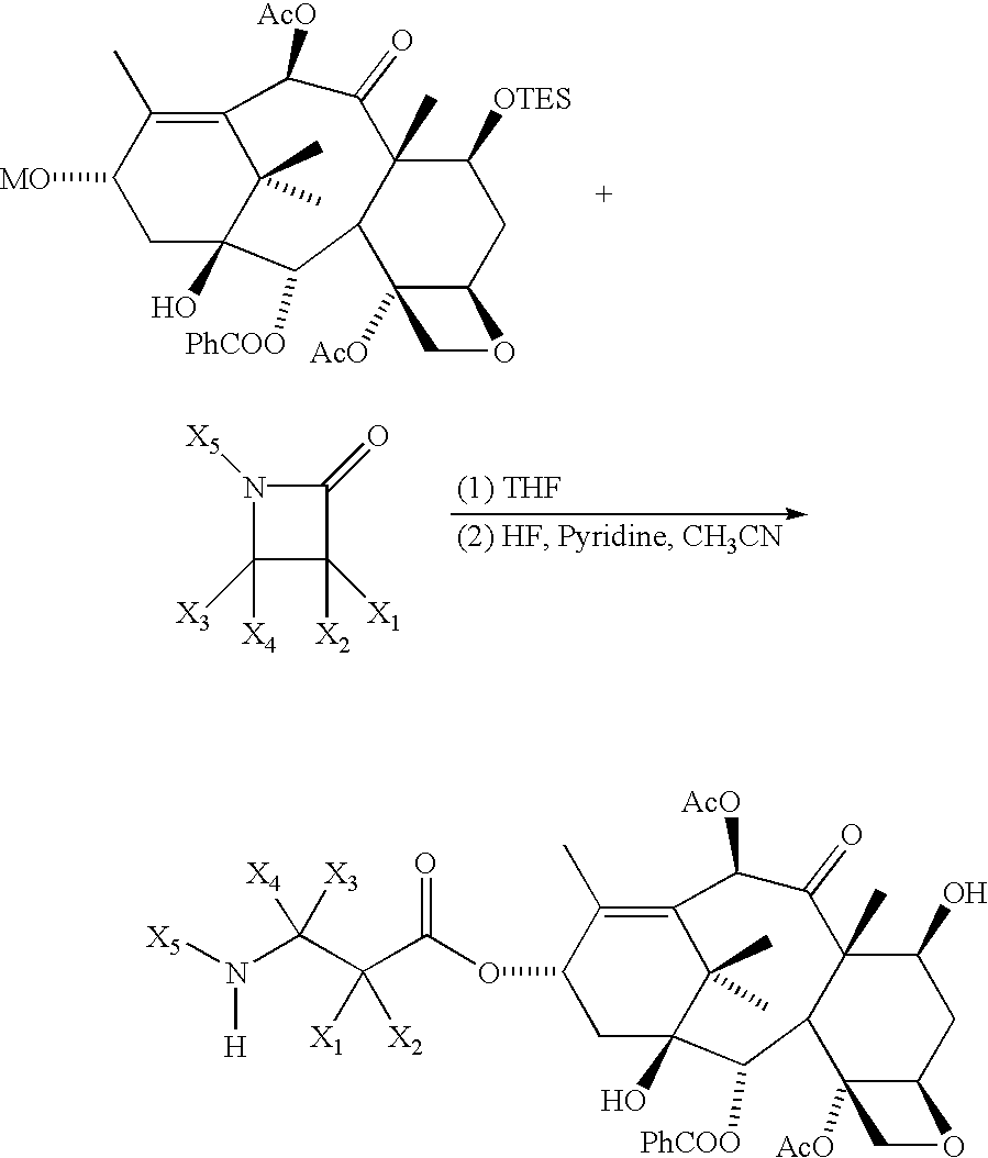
C12=C(C)C(OC(C(C(N([X5])[H])([X3])[X4])([X1])[X2])=O)CC(O)(C1(C)C)C([PhCOO])C1C(C)(C(=O)C2[AcO])C(O)CC2C1([AcO])CO2.C12=C(C)C([MO])CC(O)(C1(C)C)C([PhCOO])C1C(C)(C(=O)C2[AcO])C([OTES])CC2C1([AcO])CO2.N1([X5])C([X3])([X4])C([X1])([X2])C1=O
